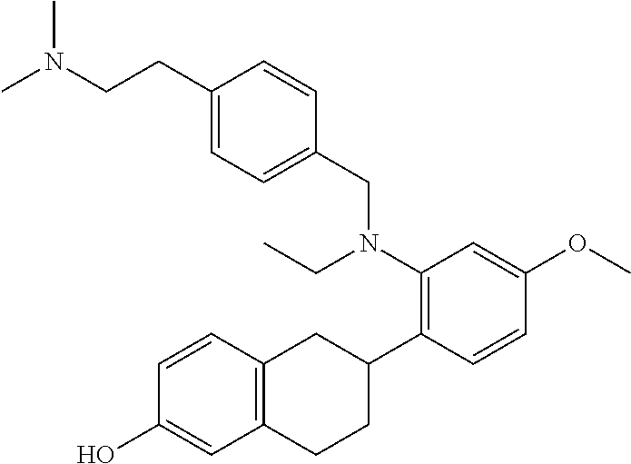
C1(O)=CC2=C(C=C1)CC(C1=C(N(CC)CC3=CC=C(CCN(C)C)C=C3)C=C(OC)C=C1)CC2
